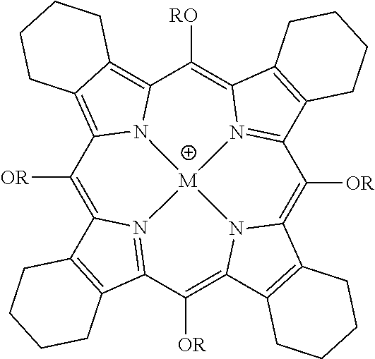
C1([OR])=C2N3=C(C([OR])=C4N5C(=C([OR])C6=N7C(=C([RO])C8=C9C(=C1N8[M]753)CCCC9)C1=C6CCCC1)C1=C4CCCC1)C1=C2CCCC1
